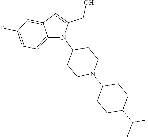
N1(C2CCN(C3CCC(C(C)C)CC3)CC2)C(CO)=CC2=CC(F)=CC=C12
